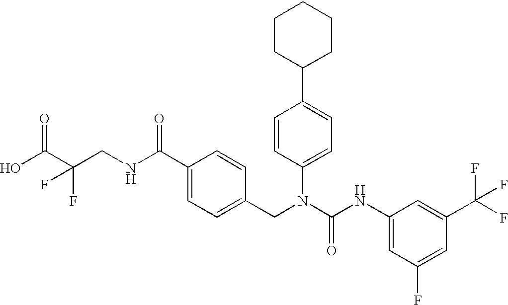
OC(C(CNC(C1=CC=C(CN(C(NC2=CC(F)=CC(C(F)(F)F)=C2)=O)C2=CC=C(C3CCCCC3)C=C2)C=C1)=O)(F)F)=O
